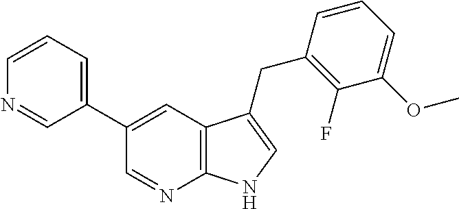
C1(C2=CC=CN=C2)=CC2=C(N=C1)NC=C2CC1=C(F)C(OC)=CC=C1
